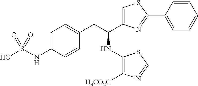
C1=C(C(CC2=CC=C(NS(O)(=O)=O)C=C2)NC2=C([H3CO2C])N=CS2)N=C(C2=CC=CC=C2)S1
